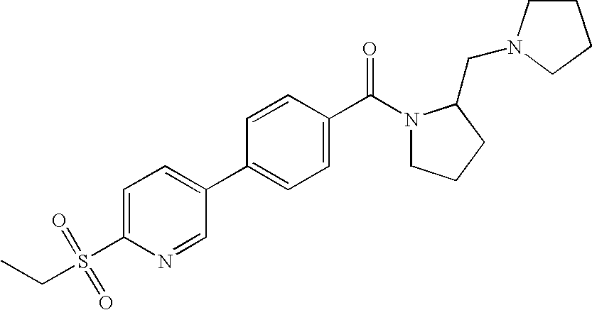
C1=C(S(=O)(=O)CC)N=CC(C2=CC=C(C(N3CCCC3CN3CCCC3)=O)C=C2)=C1
